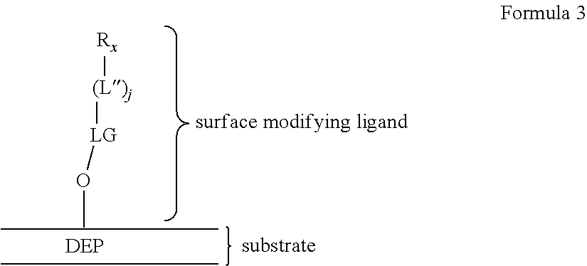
[Rx][(L)j][LG]OC
